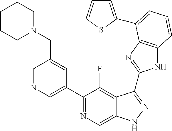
C1=NC=C(C2=NC=C3C(=C2F)C(C2=NC4=C(N2)C=CC=C4C2=CC=CS2)=NN3)C=C1CN1CCCCC1
